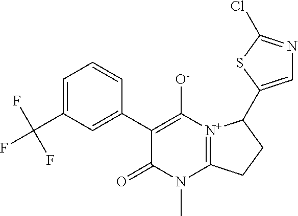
C1(C2=CC(C(F)(F)F)=CC=C2)=C([O-])[N+]2=C(N(C)C1=O)CCC2C1=CN=C(Cl)S1
